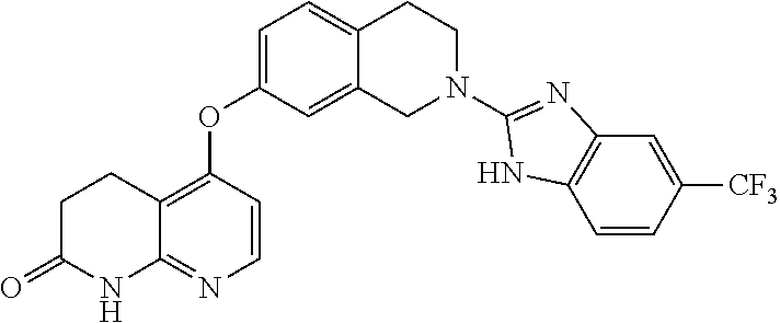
C1=C(OC2=C3C(=NC=C2)NC(=O)CC3)C=C2C(=C1)CCN(C1=NC3=C(C=CC([CF3])=C3)N1)C2
